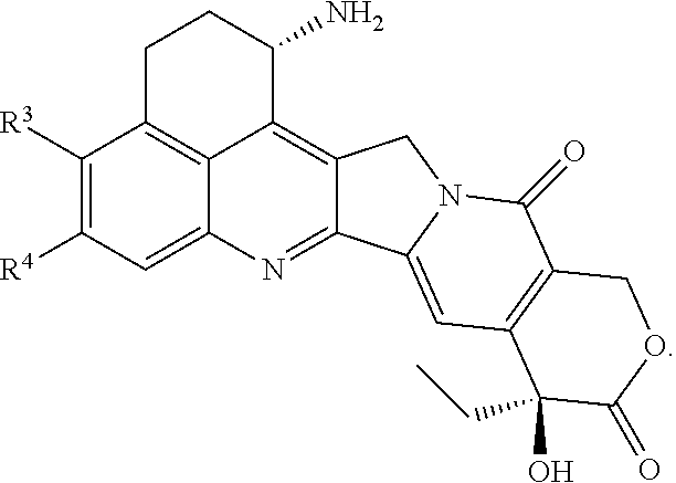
C1([R3])=C([R4])C=C2C3=C1CCC(N)C3=C1C(=N2)C2=CC3=C(C(=O)N2C1)COC(=O)C3(CC)O
